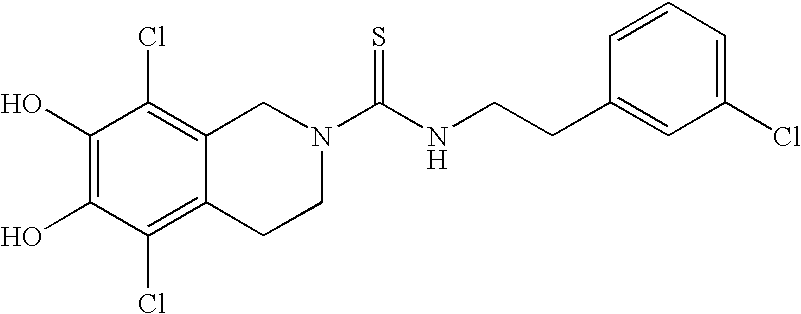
C1(O)=C(O)C(Cl)=C2C(=C1Cl)CN(C(NCCC1=CC(Cl)=CC=C1)=S)CC2
